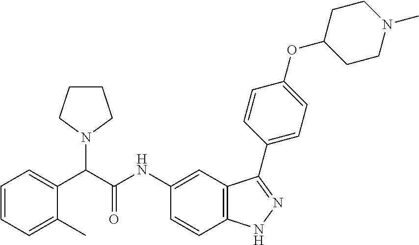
C1=CC=C(C)C(C(C(NC2=CC3=C(C=C2)NN=C3C2=CC=C(OC3CCN(C)CC3)C=C2)=O)N2CCCC2)=C1
